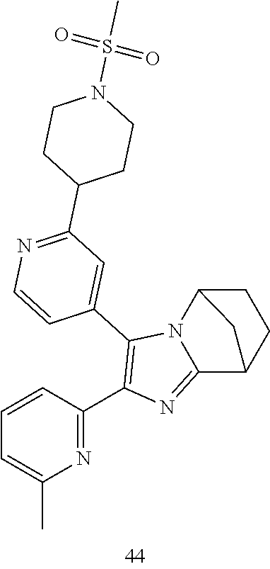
C1=CC(C2=C(C3=CC(C4CCN(S(=O)(=O)C)CC4)=NC=C3)N3C(=N2)C2CCC3C2)=NC(C)=C1
